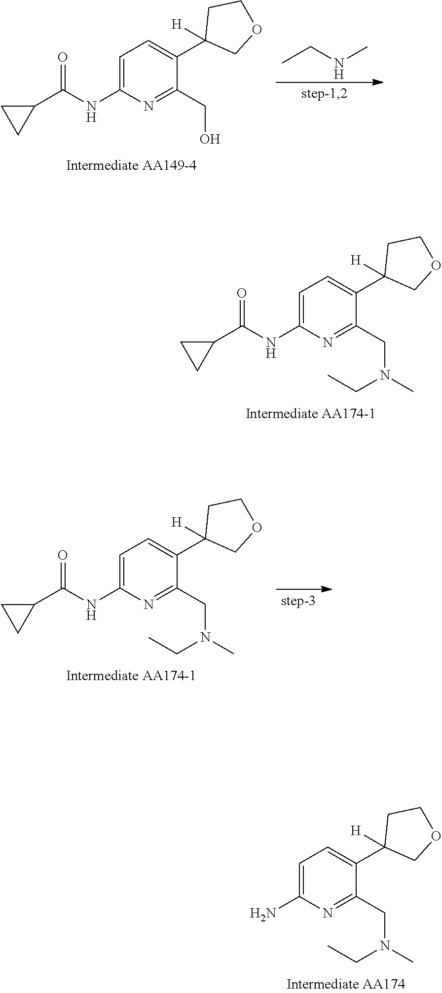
C1=C(NC(=O)C2CC2)N=C(CN(CC)C)C(C2([H])COCC2)=C1.C1=C(N)N=C(CN(CC)C)C(C2([H])COCC2)=C1.C1=C(NC(=O)C2CC2)N=C(CO)C(C2([H])COCC2)=C1.CCNC.C1=C(NC(=O)C2CC2)N=C(CN(CC)C)C(C2([H])COCC2)=C1
